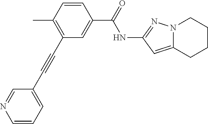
C1=CC(C)=C(C#CC2=CC=CN=C2)C=C1C(NC1=NN2C(=C1)CCCC2)=O
